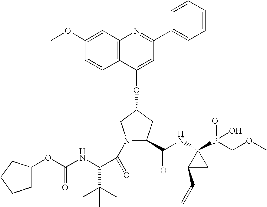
COC1=CC2=C(C=C1)C(OC1CC(C(NC3(P(=O)(O)COC)C(C=C)C3)=O)N(C(=O)C(NC(OC3CCCC3)=O)C(C)(C)C)C1)=CC(C1=CC=CC=C1)=N2
